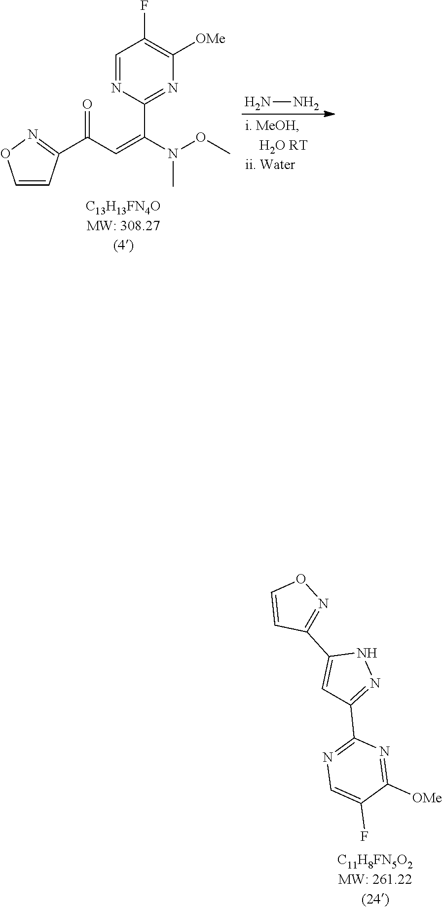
N1C(C2=NOC=C2)=CC(C2=NC=C(F)C([OMe])=N2)=N1.C1=CC(C(C=C(N(C)OC)C2=NC([OMe])=C(F)C=N2)=O)=NO1.NN
